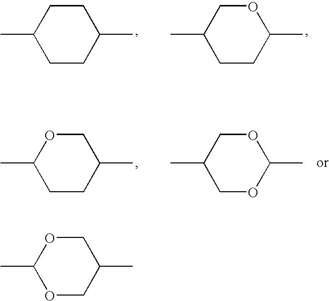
CC1CCC(C)CC1.CC1CCC(C)OC1.CC1CCC(C)CO1.CC1COC(C)OC1.CC1OCC(C)CO1
